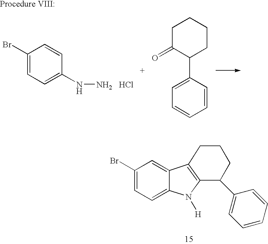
C1(Br)=CC=C(NN)C=C1.Cl.C1C(=O)C(C2=CC=CC=C2)CCC1.C1(Br)=CC=C2C(=C1)C1=C(N2[H])C(C2=CC=CC=C2)CCC1
